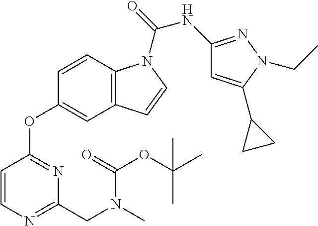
C1=CC2=C(C=C1OC1=NC(CN(C)C(=O)OC(C)(C)C)=NC=C1)C=CN2C(=O)NC1=NN(CC)C(C2CC2)=C1
